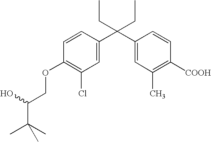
C1=CC(C(C2=CC(C)=C([COOH])C=C2)(CC)CC)=CC(Cl)=C1OCC(C(C)(C)C)O
